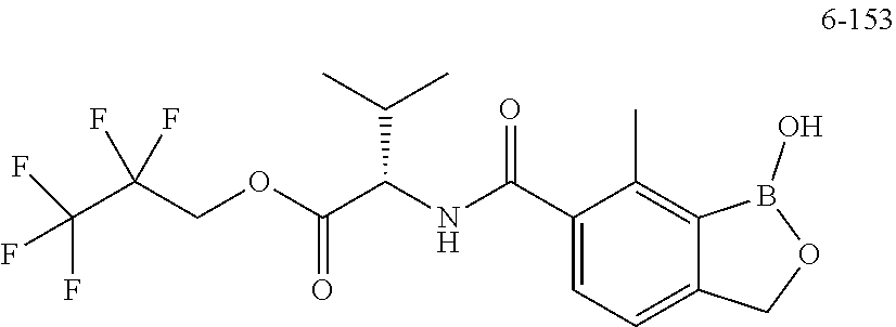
C1(C(NC(C(OCC(C(F)(F)F)(F)F)=O)C(C)C)=O)=CC=C2C(=C1C)B(O)OC2
